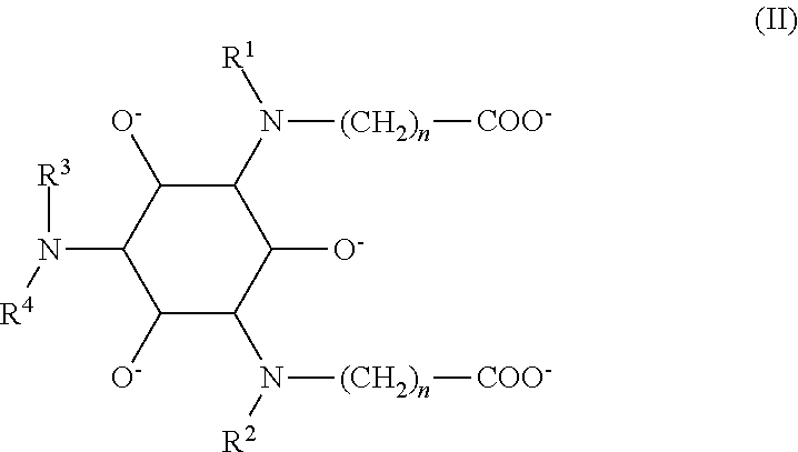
C1([O-])C(N([R2])[(CH2)n][COO-])C([O-])C(N([R1])[(CH2)n][COO-])C([O-])C1N([R4])[R3]
